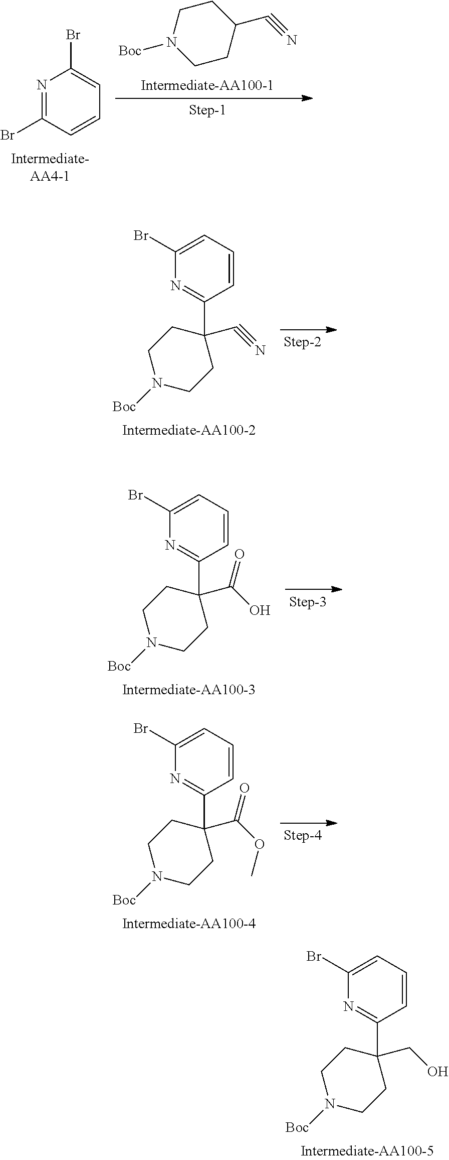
C1(Br)=CC=CC(C2(C(O)=O)CCN([Boc])CC2)=N1.C1CN([Boc])CCC1C#N.N1=C(Br)C=CC=C1Br.C1(Br)=CC=CC(C2(C#N)CCN([Boc])CC2)=N1.C1(Br)=CC=CC(C2(C(OC)=O)CCN([Boc])CC2)=N1.C1(Br)=CC=CC(C2(CO)CCN([Boc])CC2)=N1
